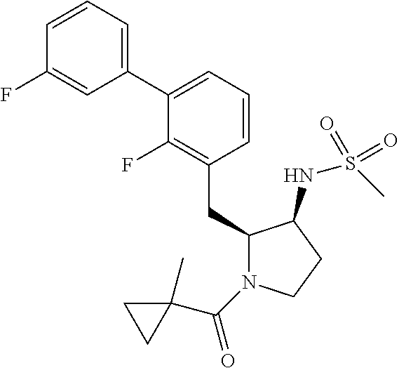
C1(C2=CC=CC(CC3N(C(C4(C)CC4)=O)CCC3NS(C)(=O)=O)=C2F)=CC=CC(F)=C1
